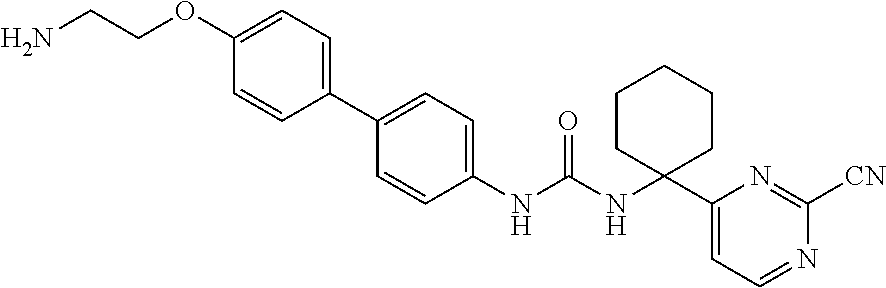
C1=CC(NC(NC2(C3=CC=NC([CN])=N3)CCCCC2)=O)=CC=C1C1=CC=C(OCCN)C=C1
